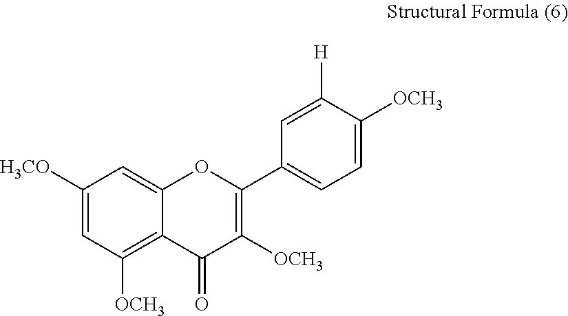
C1([H3CO])=CC([OCH3])=C2C(=C1)OC(C1=CC=C([OCH3])C([H])=C1)=C([OCH3])C2=O
